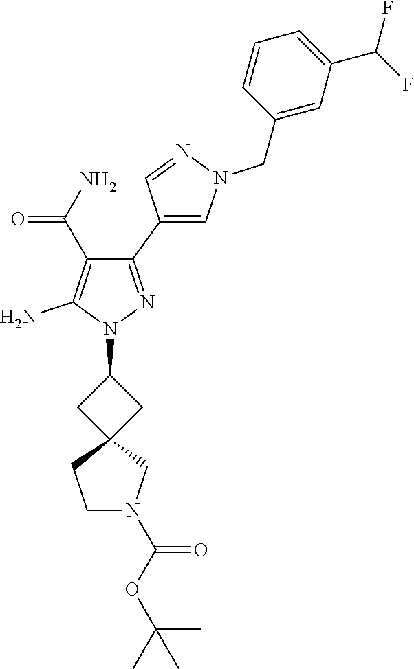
C1(C2=CN(CC3=CC(C(F)F)=CC=C3)N=C2)=NN(C2CC3(C2)CCN(C(OC(C)(C)C)=O)C3)C(N)=C1C(N)=O
